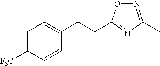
C1=C([F3C])C=CC(CCC2=NC(C)=NO2)=C1
